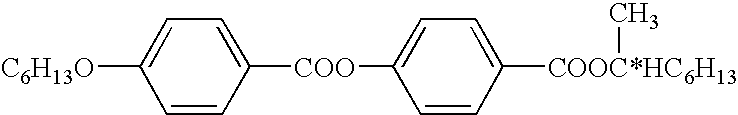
[C6H13O]C1=CC=C([COO]C2=CC=C([COOC*HC6H13]C)C=C2)C=C1
